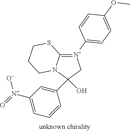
C1(C2=CC([N+](=O)[O-])=CC=C2)(O)C[N+](C2=CC=C(OC)C=C2)=C2N1CCCS2
